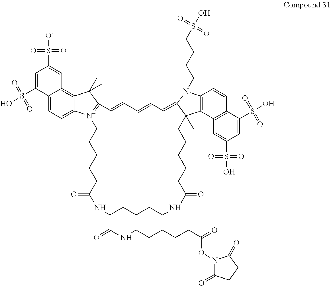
C12=CC=C3C(=C1C=C(S([O-])(=O)=O)C=C2S(O)(=O)=O)C(C)(C)C1=[N+]3CCCCCC(=O)NC(C(NCCCCCC(=O)ON2C(=O)CCC2=O)=O)CCCCNC(=O)CCCCCC2(C)C3=C(N(CCCCS(O)(=O)=O)C2=CC=CC=C1)C=CC1=C3C=C(S(O)(=O)=O)C=C1S(O)(=O)=O
